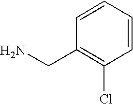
C1=CC=CC(Cl)=C1CN
